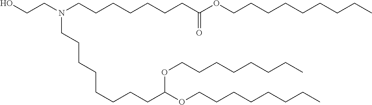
C(CC)CCCCCOC(OCCCCCCCC)CCCCCCCCN(CCCCCCCC(OCCCCCCCCC)=O)CCO
